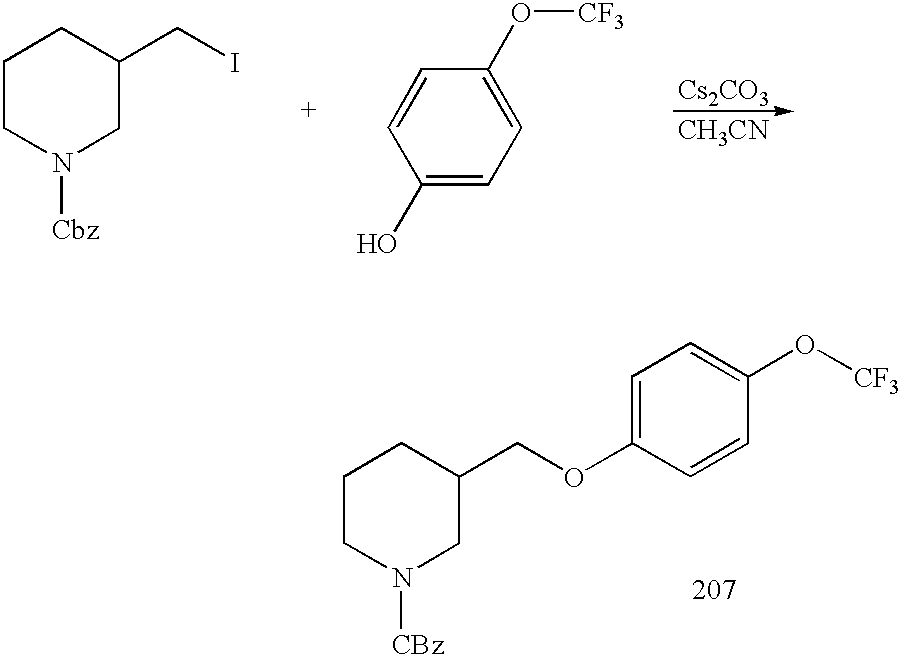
C1CN([Cbz])CC(CI)C1.C1=CC(O[CF3])=CC=C1O.[Cs2CO3].[CH3CN].C1CN([CBz])CC(COC2=CC=C(O[CF3])C=C2)C1
